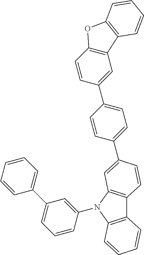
C12=C(N(C3=CC(C4=CC=CC=C4)=CC=C3)C3=C1C=CC(C1=CC=C(C4=CC5=C(C=C4)OC4=C5C=CC=C4)C=C1)=C3)C=CC=C2
